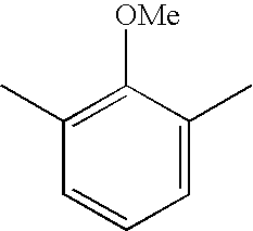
C1(C)=C([OMe])C(C)=CC=C1
